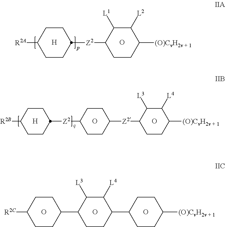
[H].O.C1C([R2A])CCC([Z2]C2C([L1])C([L2])C([(O)CvH2v + 1])CC2)C1.[H].O.C1C([R2B])CCC([Z2]C2CCC([Z2]C3C([L3])C([L4])C([(O)CvH2v + 1])CC3)CC2)C1.O.O.O.C1C([R2C])CCC(C2C([L3])C([L4])C(C3CCC([(O)CvH2v + 1])CC3)CC2)C1.O
